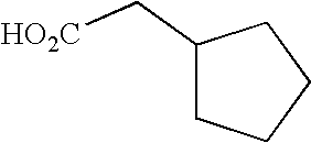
C1(C[HO2C])CCCC1
